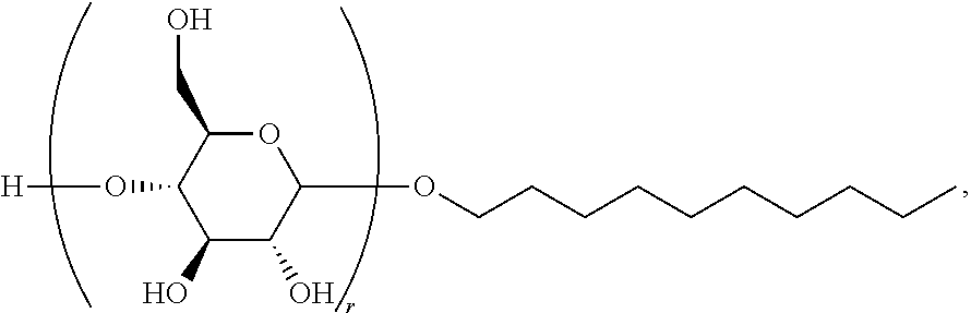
O1C(CO)C(O[H])C(O)C(O)C1OCCCCCCCCCC
